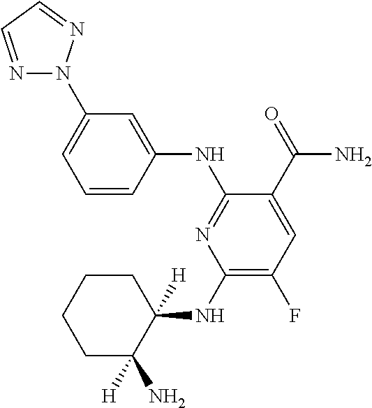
C1(NC2([H])CCCCC2([H])N)=C(F)C=C(C(=O)N)C(NC2=CC(N3N=CC=N3)=CC=C2)=N1
